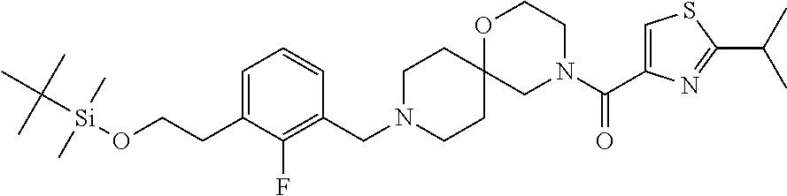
C1=C(CCO[Si](C)(C)C(C)(C)C)C(F)=C(CN2CCC3(CC2)CN(C(=O)C2=CSC(C(C)C)=N2)CCO3)C=C1
